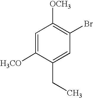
C1(Br)=C([OCH3])C=C([H3CO])C(CC)=C1
